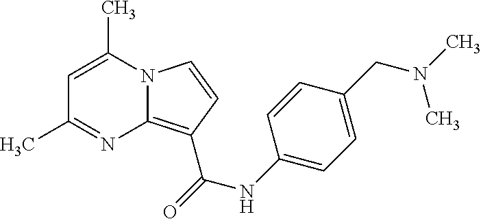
C1=C(C)N2C(=C(C(=O)NC3=CC=C(CN(C)C)C=C3)C=C2)N=C1C
